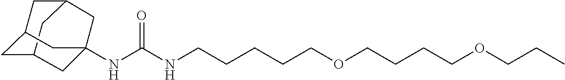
C12CC3CC(C1)CC(NC(NCCCCCOCCCCOCCC)=O)(C3)C2
